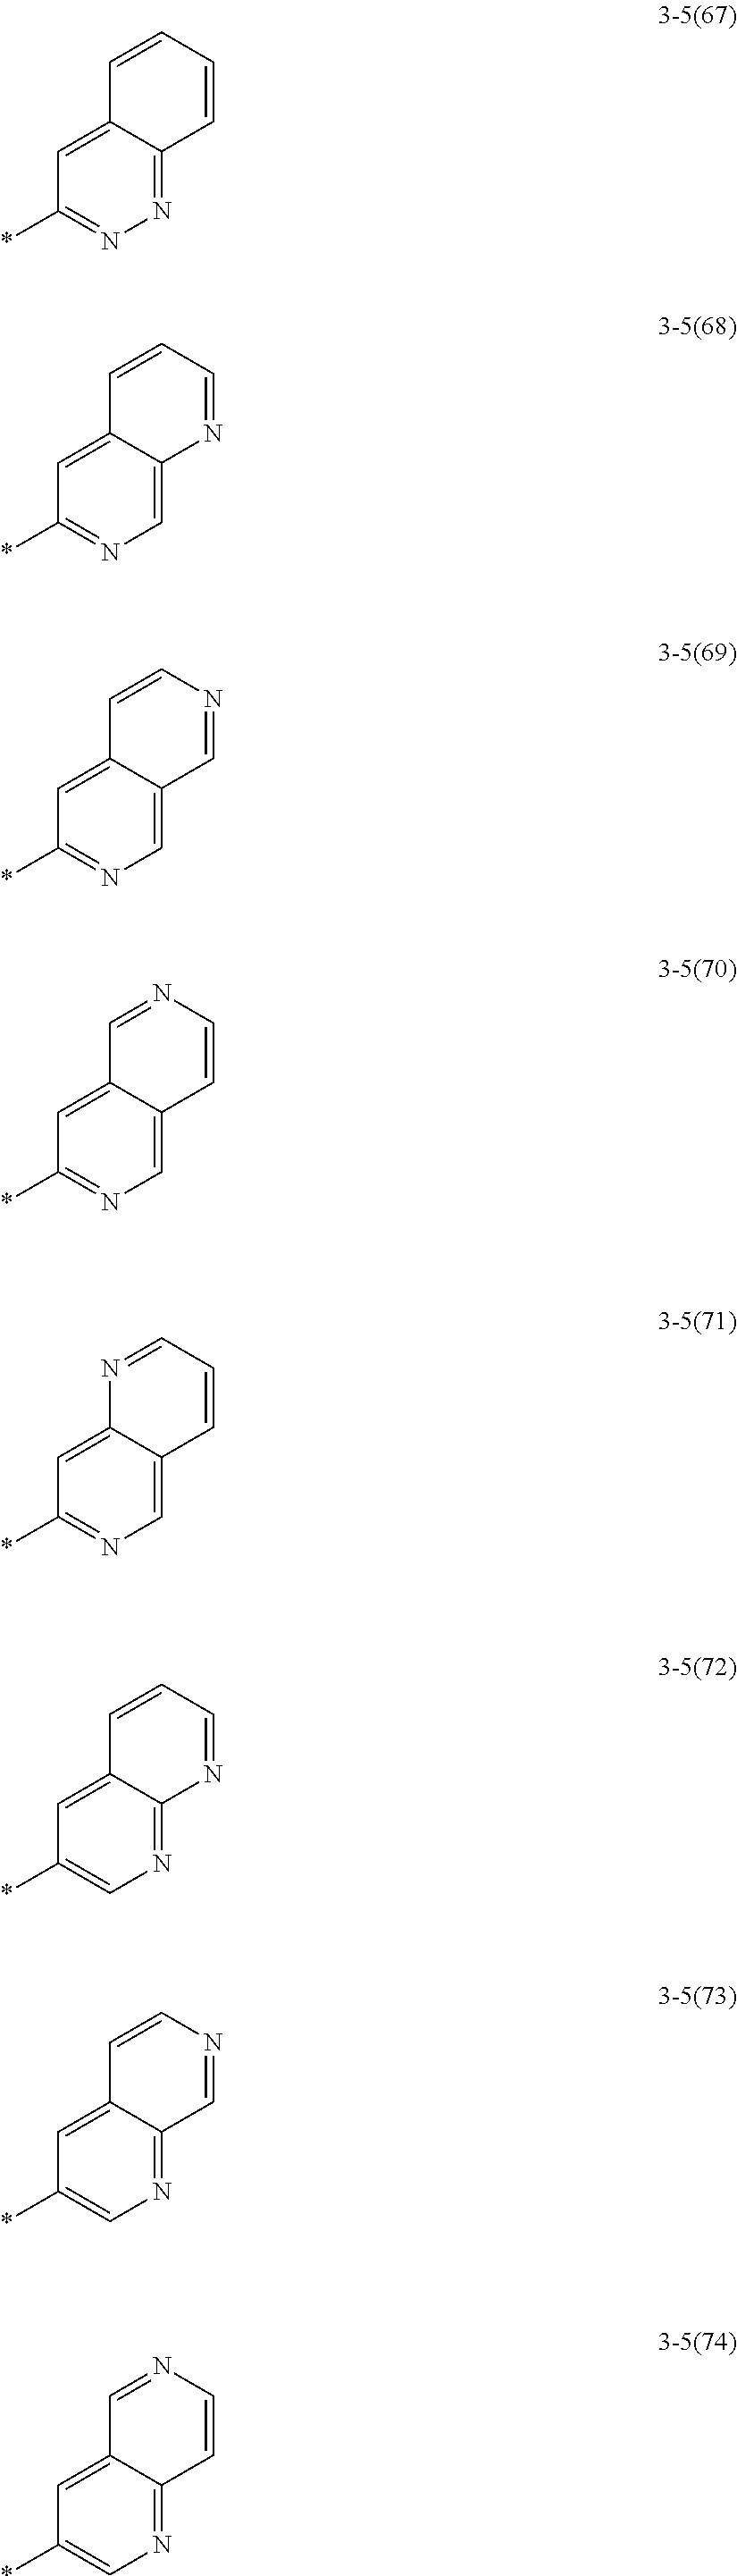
*C1=NN=C2C(=C1)C=CC=C2.*C1=NC=C2C(=C1)C=CC=N2.*C1=NC=C2C(=C1)C=CN=C2.*C1=NC=C2C(=C1)C=NC=C2.*C1=NC=C2C(=C1)N=CC=C2.*C1=CN=C2C(=C1)C=CC=N2.*C1=CN=C2C(=C1)C=CN=C2.*C1=CN=C2C(=C1)C=NC=C2
